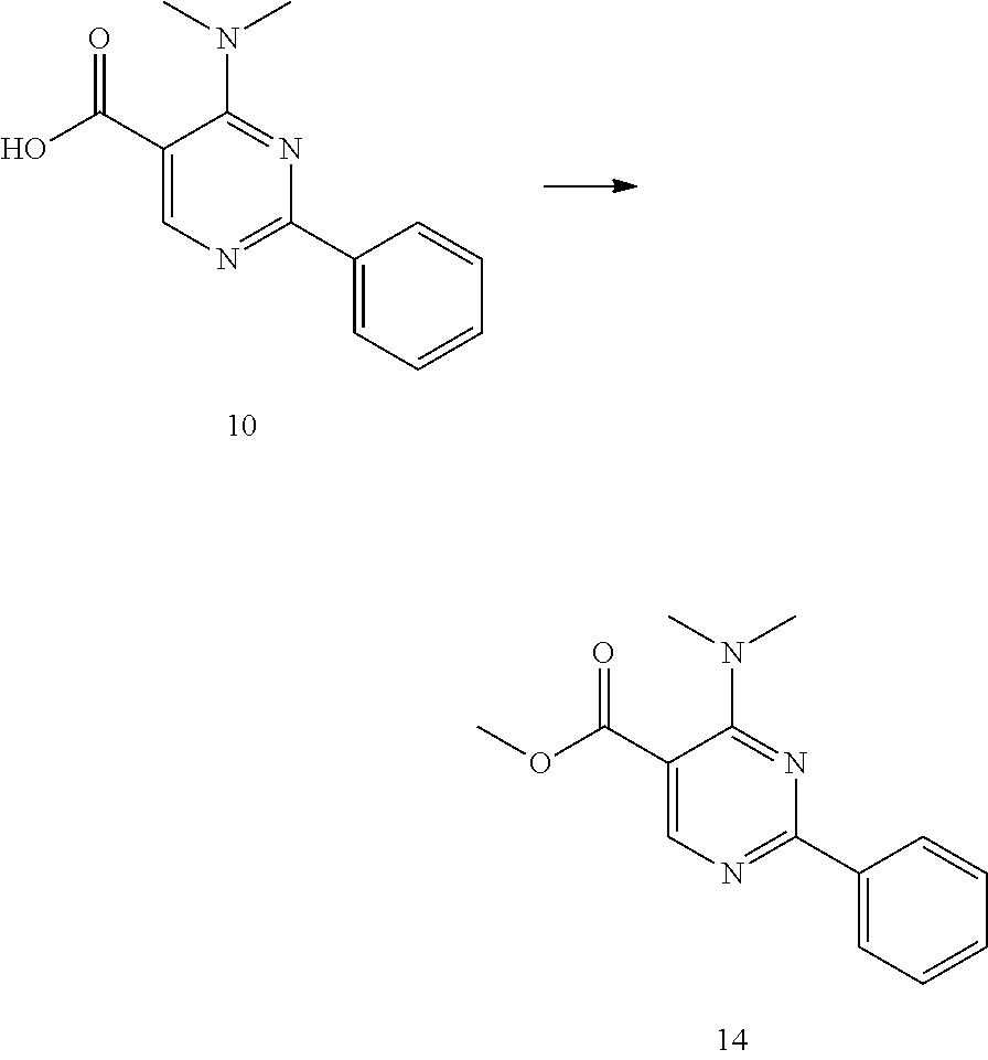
C1(C(O)=O)=CN=C(C2=CC=CC=C2)N=C1N(C)C.C1(C(OC)=O)=CN=C(C2=CC=CC=C2)N=C1N(C)C
